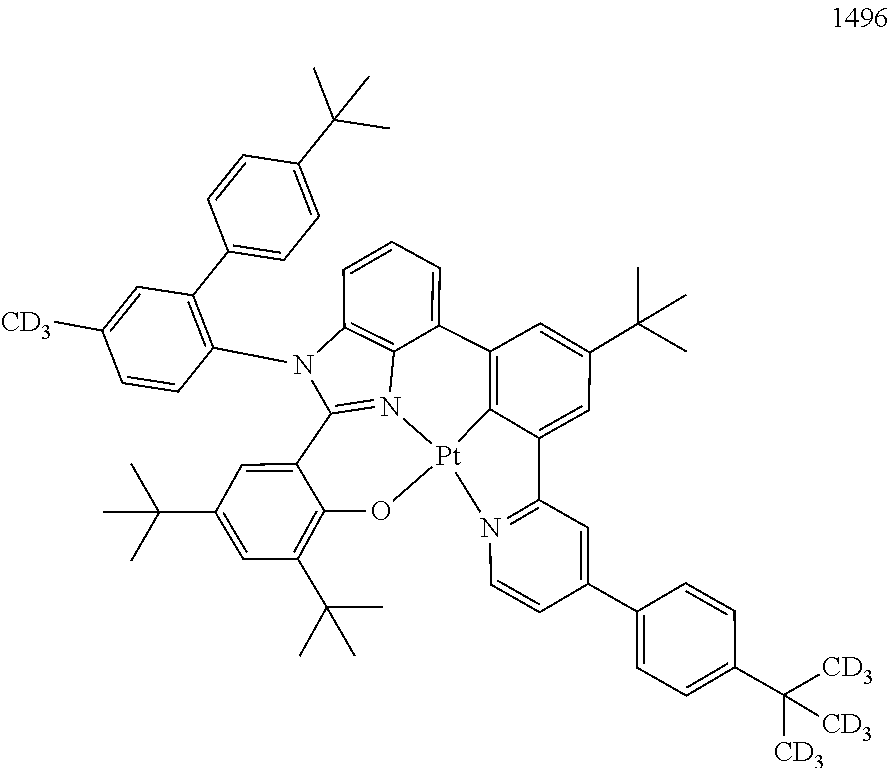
[Pt]123C4=C(C5=CC=CC6=C5N1=C(N6C1=C(C5=CC=C(C(C)(C)C)C=C5)C=C([CD3])C=C1)C1=CC(C(C)(C)C)=CC(C(C)(C)C)=C1O2)C=C(C(C)(C)C)C=C4C1=N3C=CC(C2=CC=C(C([CD3])([CD3])[CD3])C=C2)=C1
